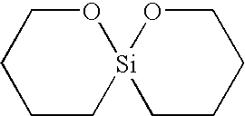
O1CCCC[Si]12CCCCO2
